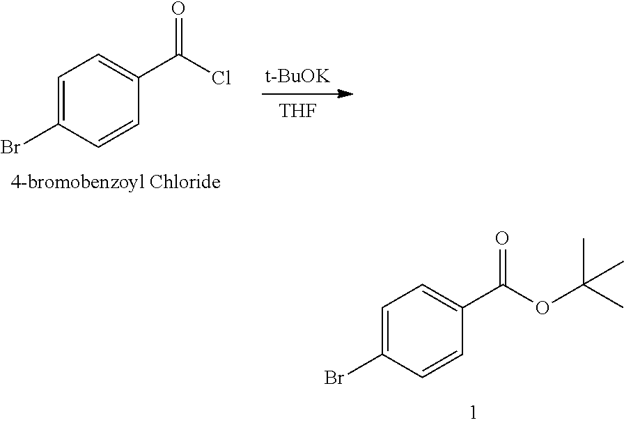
C1=C(Br)C=CC(C(Cl)=O)=C1.[t-BuOK].[THF].C1=C(Br)C=CC(C(OC(C)(C)C)=O)=C1
